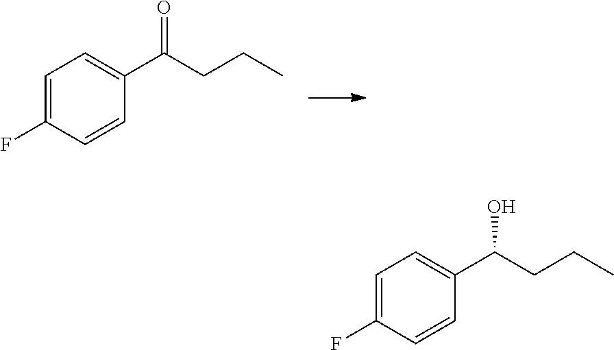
C1=C(F)C=CC(C(CCC)=O)=C1.C1=C(F)C=CC(C(CCC)O)=C1
